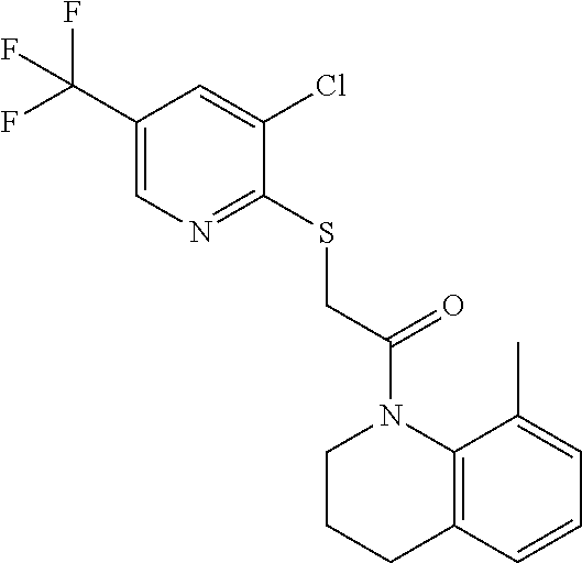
C1=CC2=C(C(C)=C1)N(C(CSC1=NC=C(C(F)(F)F)C=C1Cl)=O)CCC2
